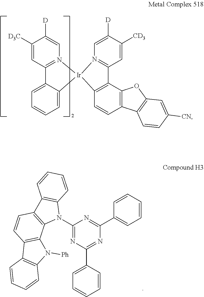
C1([D3C])=CC2=N(C=C1[D])[Ir]1(C3=CC=CC=C23)N2=C(C3=C1C=CC1=C3OC3=C1C=CC([CN])=C3)C=C([CD3])C([D])=C2.C1=C(C2=NC(C3=CC=CC=C3)=NC(N3C4=C(C5=C3C3=C(C=C5)C5=C(N3[Ph])C=CC=C5)C=CC=C4)=N2)C=CC=C1
